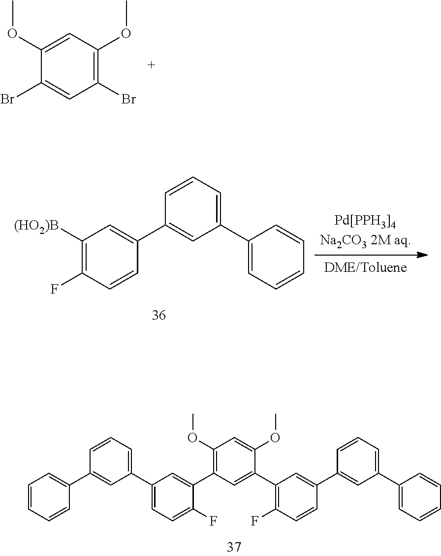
C1(OC)=CC(OC)=C(Br)C=C1Br.C1(C2=CC(C3=CC=CC=C3)=CC=C2)=CC([(HO2)B])=C(F)C=C1.C1(C2=CC(C3=CC(C4=CC=CC(C5=CC=CC=C5)=C4)=CC=C3F)=C(OC)C=C2OC)=C(F)C=CC(C2=CC(C3=CC=CC=C3)=CC=C2)=C1
